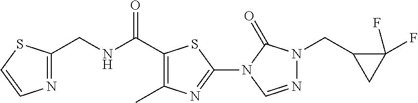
N1=C(CNC(C2=C(C)N=C(N3C(=O)N(CC4CC4(F)F)N=C3)S2)=O)SC=C1
